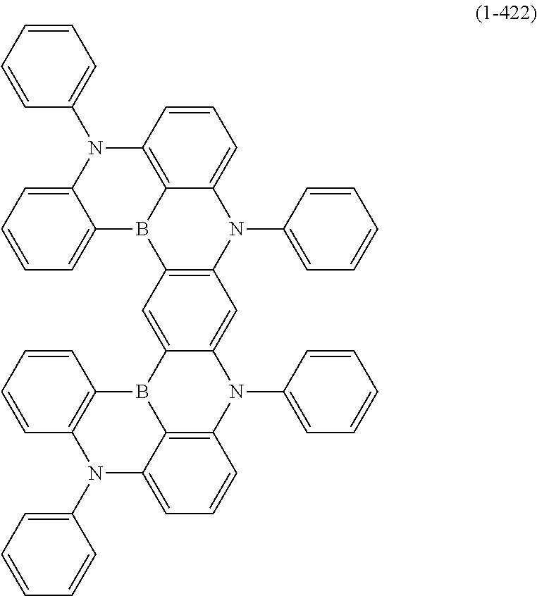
C1=CC2=C3C(=C1)N(C1=CC=CC=C1)C1=C(B3C3=CC=CC=C3N2C2=CC=CC=C2)C=C2C(=C1)N(C1=CC=CC=C1)C1=C3B2C2=C(C=CC=C2)N(C2=CC=CC=C2)C3=CC=C1
